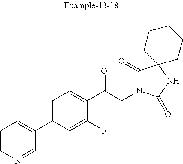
C1=CN=CC(C2=CC=C(C(CN3C(=O)C4(NC3=O)CCCCC4)=O)C(F)=C2)=C1
